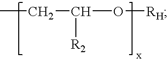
CCC(O[RH])[R2]
